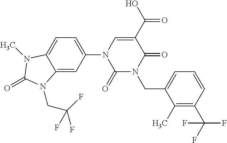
C12=CC(N3C(=O)N(CC4=CC=CC(C(F)(F)F)=C4C)C(=O)C(C(O)=O)=C3)=CC=C1N(C)C(=O)N2CC(F)(F)F
